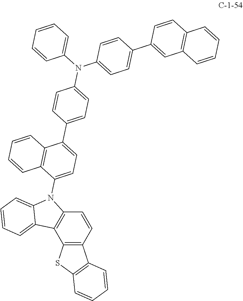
C12=C(C3=C(C=C1)C1=C(S3)C=CC=C1)C1=CC=CC=C1N2C1=CC=C(C2=CC=C(N(C3=CC=CC=C3)C3=CC=C(C4=CC5=C(C=C4)C=CC=C5)C=C3)C=C2)C2=C1C=CC=C2
